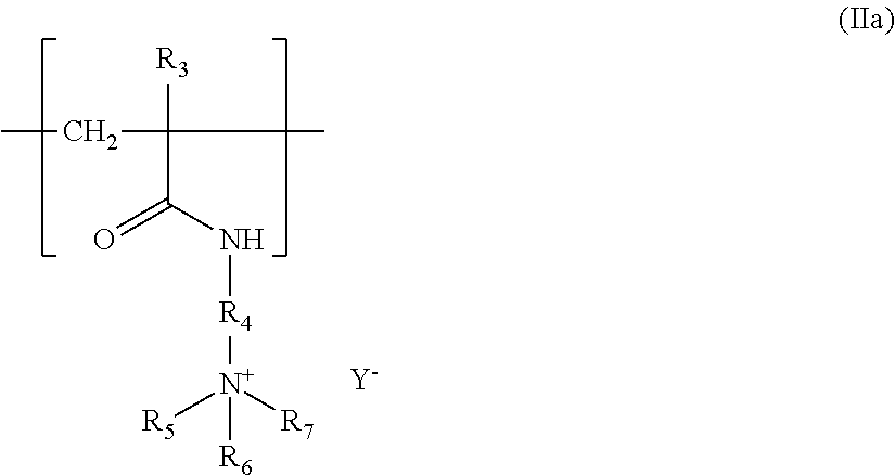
CCC(C)([R3])C(N[R4][N+]([R5])([R7])[R6])=O.[Y]
